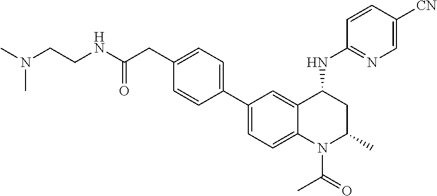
C1(C2=CC=C3C(=C2)C(NC2=NC=C([CN])C=C2)CC(C)N3C(=O)C)=CC=C(CC(NCCN(C)C)=O)C=C1
